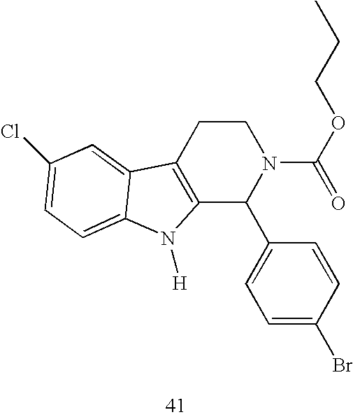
C12=C(CCN(C(=O)OCCC)C1C1=CC=C(Br)C=C1)C1=CC(Cl)=CC=C1N2[H]
